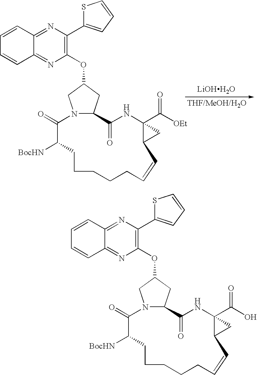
N12C(CC(OC3=C(C4=CC=CS4)N=C4C(=N3)C=CC=C4)C1)C(=O)NC1(C(O)=O)C(C=CCCCCCC([BocHN])C2=O)C1.N12C(CC(OC3=C(C4=CC=CS4)N=C4C(=N3)C=CC=C4)C1)C(=O)NC1(C([OEt])=O)C(C=CCCCCCC([BocHN])C2=O)C1.[LiOHH2O]
